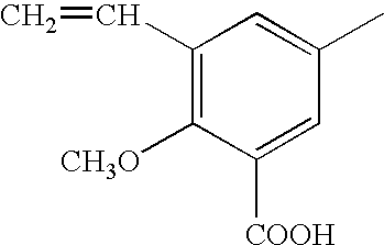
C1([CH3O])=C(C=C)C=C(C)C=C1[COOH]
